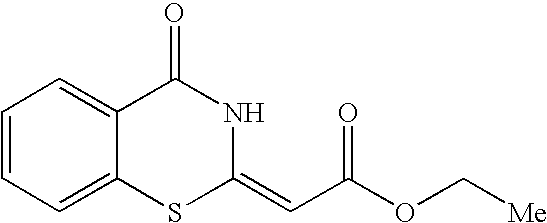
C1=CC=C2C(=C1)C(=O)NC(=CC(OC[Me])=O)S2
